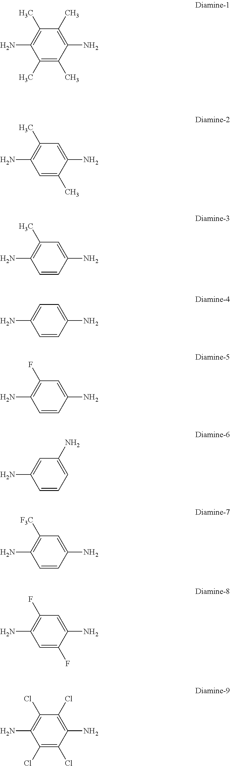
C1(C)=C(C)C(N)=C(C)C(C)=C1N.C1=C(C)C(N)=CC(C)=C1N.C1=CC(N)=CC(C)=C1N.C1=CC(N)=CC=C1N.C1=CC(N)=CC(F)=C1N.C1=CC=C(N)C=C1N.C1=CC(N)=CC([F3C])=C1N.C1=C(F)C(N)=CC(F)=C1N.C1(Cl)=C(Cl)C(N)=C(Cl)C(Cl)=C1N
